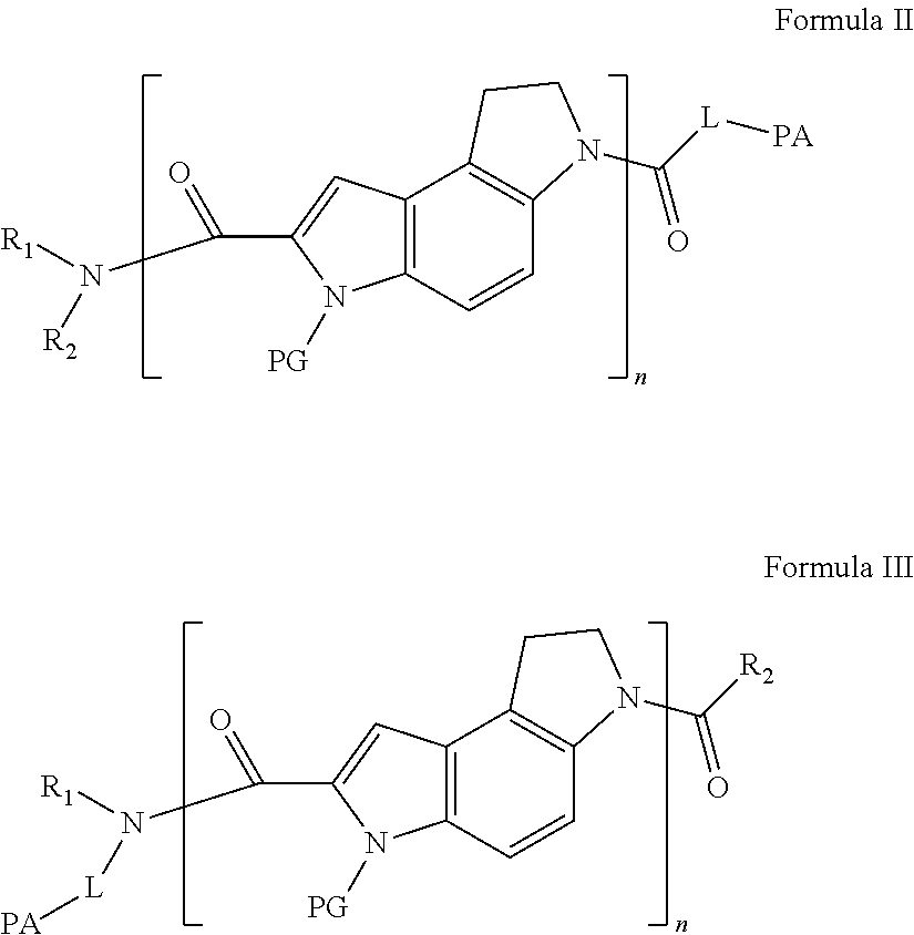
C12=C(C=CC3=C1CCN3C([L][PA])=O)N([PG])C(C(N([R1])[R2])=O)=C2.C12=C(C=CC3=C1CCN3C([R2])=O)N([PG])C(C(N([R1])[L][PA])=O)=C2
